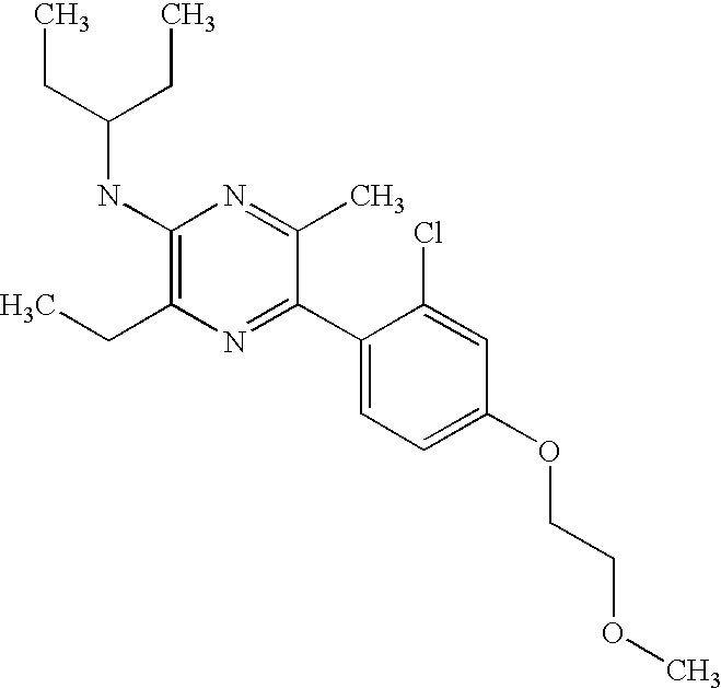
C1(NC(CC)CC)=C(CC)N=C(C2=CC=C(OCCOC)C=C2Cl)C(C)=N1
